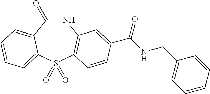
N1C(=O)C2=CC=CC=C2S(=O)(=O)C2=C1C=C(C(NCC1=CC=CC=C1)=O)C=C2
